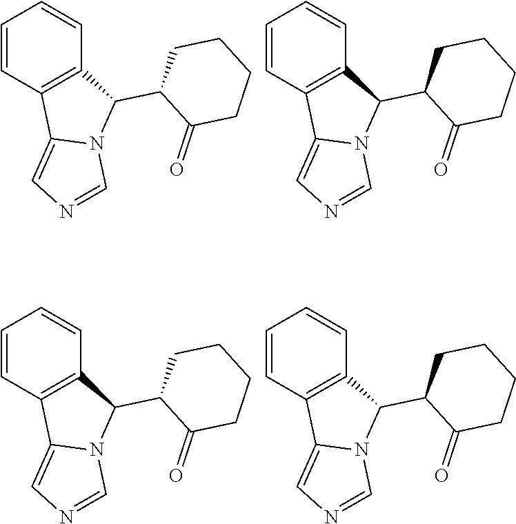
C1=CC2=C(C=C1)C(C1C(=O)CCCC1)N1C2=CN=C1.C1=CC2=C(C=C1)C(C1C(=O)CCCC1)N1C2=CN=C1.C1=CC2=C(C=C1)C(C1C(=O)CCCC1)N1C2=CN=C1.C1=CC2=C(C=C1)C(C1C(=O)CCCC1)N1C2=CN=C1
